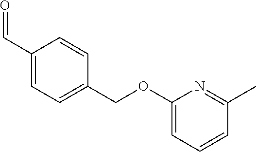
C1(C=O)=CC=C(COC2=CC=CC(C)=N2)C=C1
